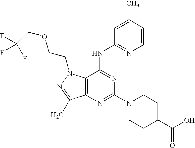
C12=C(N(CCOCC(F)(F)F)N=C1C)C(NC1=NC=CC(C)=C1)=NC(N1CCC(C(O)=O)CC1)=N2
